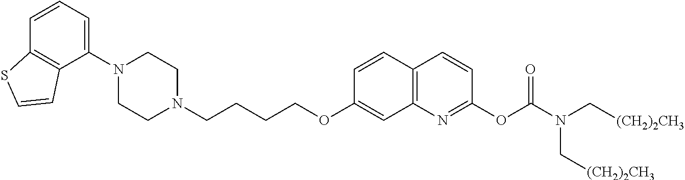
C1(N2CCN(CCCCOC3=CC4=C(C=C3)C=CC(OC(=O)N(C[(CH2)2CH3])C[(CH2)2CH3])=N4)CC2)=CC=CC2=C1C=CS2
